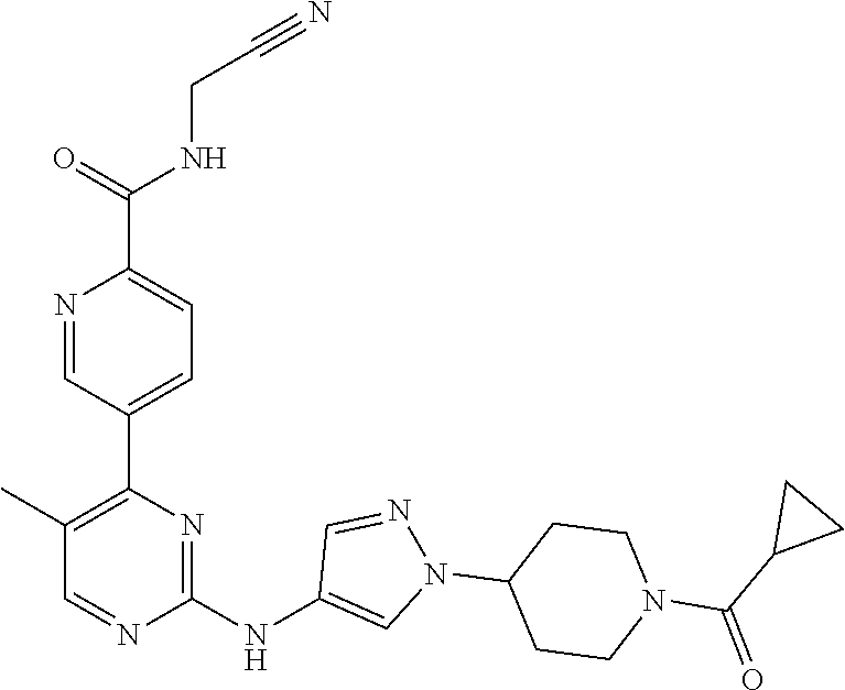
C1(C2=C(C)C=NC(NC3=CN(C4CCN(C(C5CC5)=O)CC4)N=C3)=N2)=CC=C(C(=O)NCC#N)N=C1
